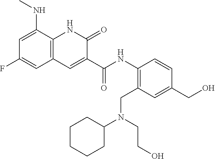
C1=C(NC)C2=C(C=C1F)C=C(C(NC1=C(CN(CCO)C3CCCCC3)C=C(CO)C=C1)=O)C(=O)N2
